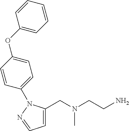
C1=C(CN(CCN)C)N(C2=CC=C(OC3=CC=CC=C3)C=C2)N=C1
